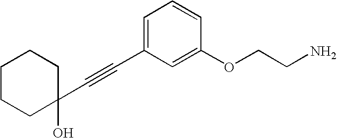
C1CCC(O)(C#CC2=CC=CC(OCCN)=C2)CC1
